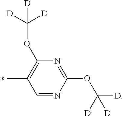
C1=NC(OC([D])([D])[D])=NC(OC([D])([D])[D])=C1C
